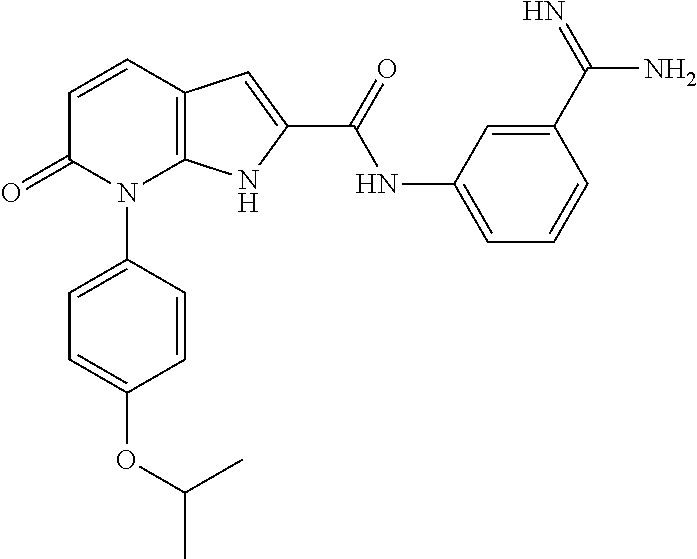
C12=C(C=CC(=O)N1C1=CC=C(OC(C)C)C=C1)C=C(C(NC1=CC=CC(C(=N)N)=C1)=O)N2
